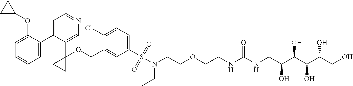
C1=C(C2=CC=NC=C2C2(OCC3=CC(S(N(CCOCCNC(NCC(C(C(C(CO)O)O)O)O)=O)CC)(=O)=O)=CC=C3Cl)CC2)C(OC2CC2)=CC=C1
